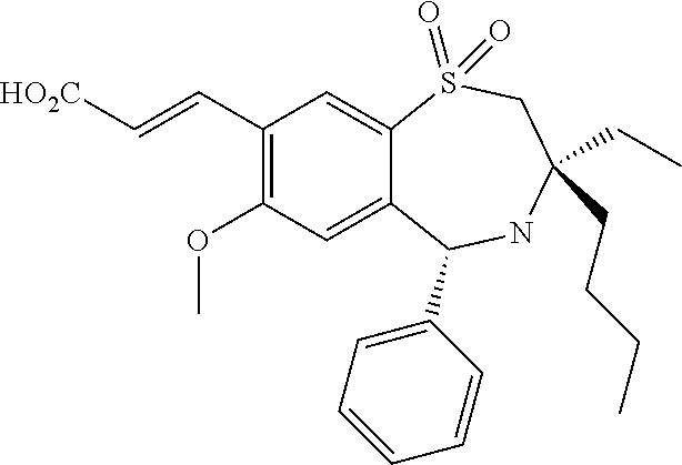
C1(C=C[HO2C])=C(OC)C=C2C(=C1)S(=O)(=O)CC(CC)(CCCC)NC2C1=CC=CC=C1
